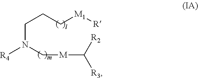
C(CC[M1][R])N(C[M]C([R3])[R2])[R4]
